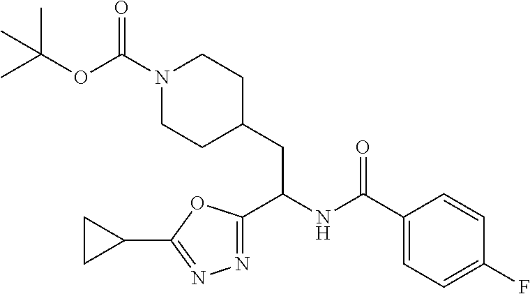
N1(C(OC(C)(C)C)=O)CCC(CC(NC(C2=CC=C(F)C=C2)=O)C2=NN=C(C3CC3)O2)CC1
